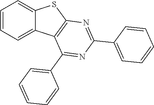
C12=CC=CC=C1C1=C(S2)N=C(C2=CC=CC=C2)N=C1C1=CC=CC=C1
